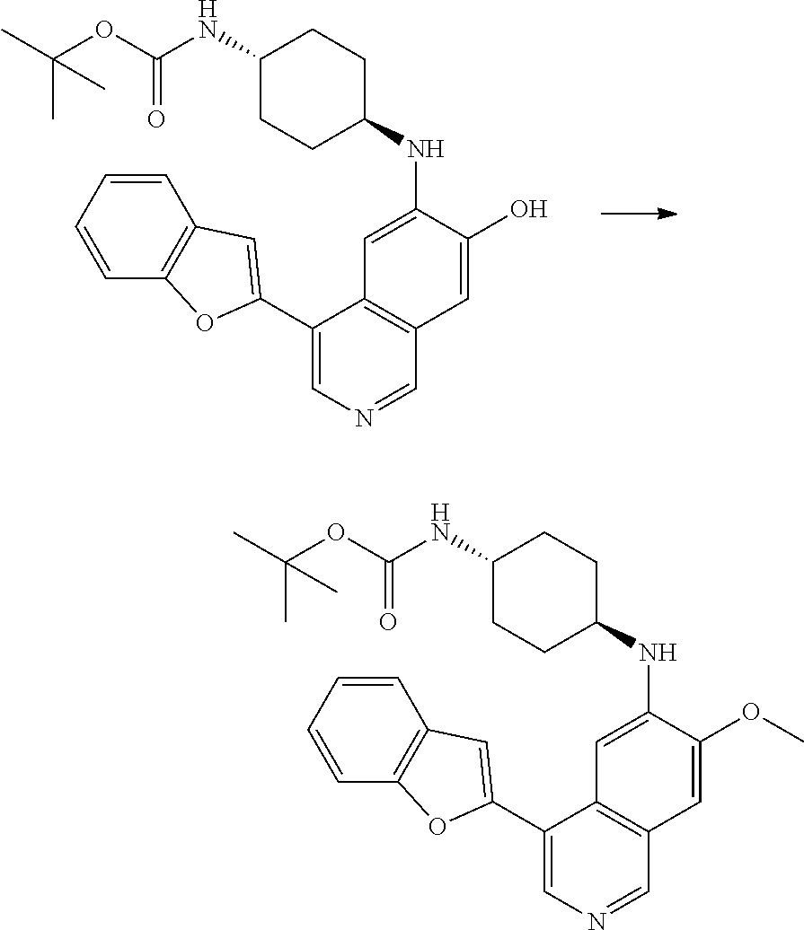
C1=C(O)C(NC2CCC(NC(=O)OC(C)(C)C)CC2)=CC2=C1C=NC=C2C1=CC2=C(C=CC=C2)O1.C1=C(OC)C(NC2CCC(NC(=O)OC(C)(C)C)CC2)=CC2=C1C=NC=C2C1=CC2=C(C=CC=C2)O1
